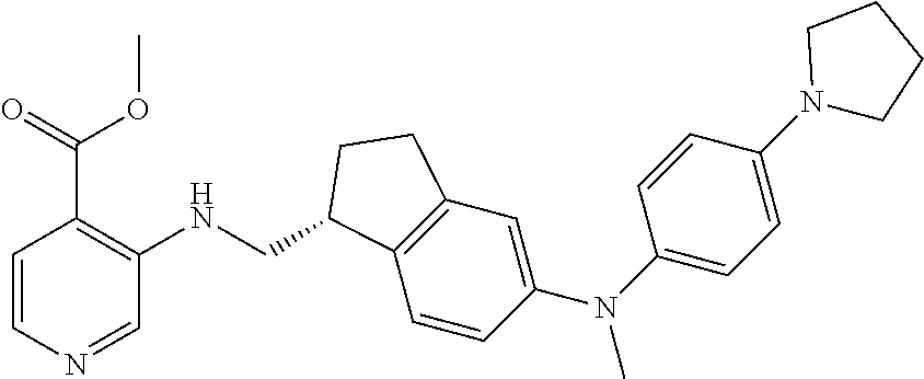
C(NC1=C(C(OC)=O)C=CN=C1)C1C2=C(C=C(N(C3=CC=C(N4CCCC4)C=C3)C)C=C2)CC1
